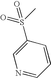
C1=C(S(C)(=O)=O)C=CC=N1
